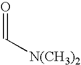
O=C[N(CH3)2]
